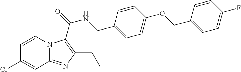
C1=CN2C(=NC(CC)=C2C(=O)NCC2=CC=C(OCC3=CC=C(F)C=C3)C=C2)C=C1Cl
